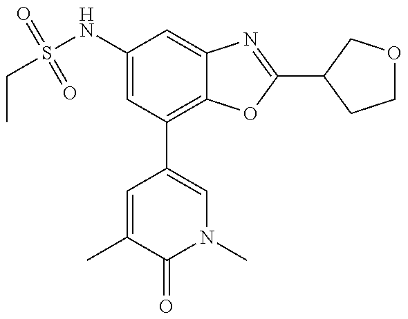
CCS(NC1=CC(C2=CN(C)C(=O)C(C)=C2)=C2C(=C1)N=C(C1COCC1)O2)(=O)=O
